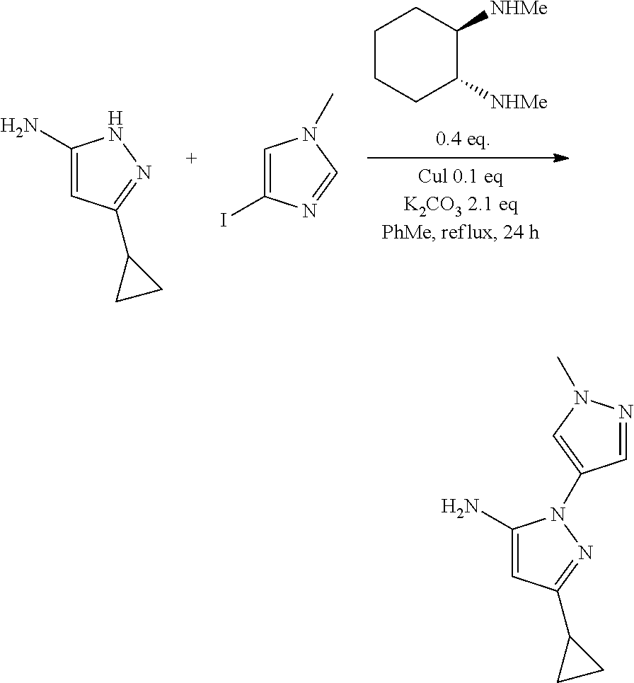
C1=C(I)N=CN1C.C1CCC([NHMe])C([NHMe])C1.C1(N)=CC(C2CC2)=NN1.C1(N)=CC(C2CC2)=NN1C1=CN(C)N=C1
